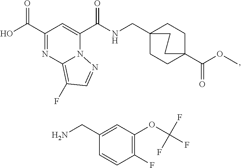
C1(C(O)=O)=NC2=C(F)C=NN2C(C(NCC23CCC(C(OC)=O)(CC2)CC3)=O)=C1.C1(CN)=CC(OC(F)(F)F)=C(F)C=C1
